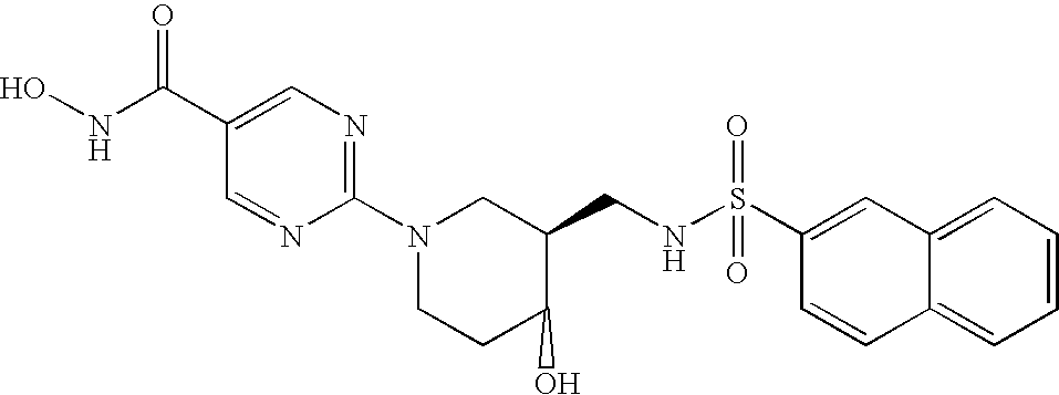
C1=NC(N2CCC(O)C(CNS(C3=CC4=CC=CC=C4C=C3)(=O)=O)C2)=NC=C1C(NO)=O
